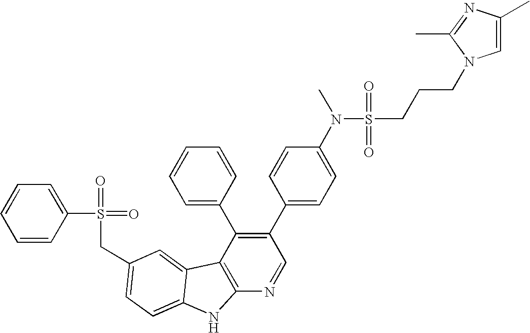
C(C1=CC=C2C(=C1)C1=C(N=CC(C3=CC=C(N(S(CCCN4C=C(C)N=C4C)(=O)=O)C)C=C3)=C1C1=CC=CC=C1)N2)S(=O)(=O)C1=CC=CC=C1
